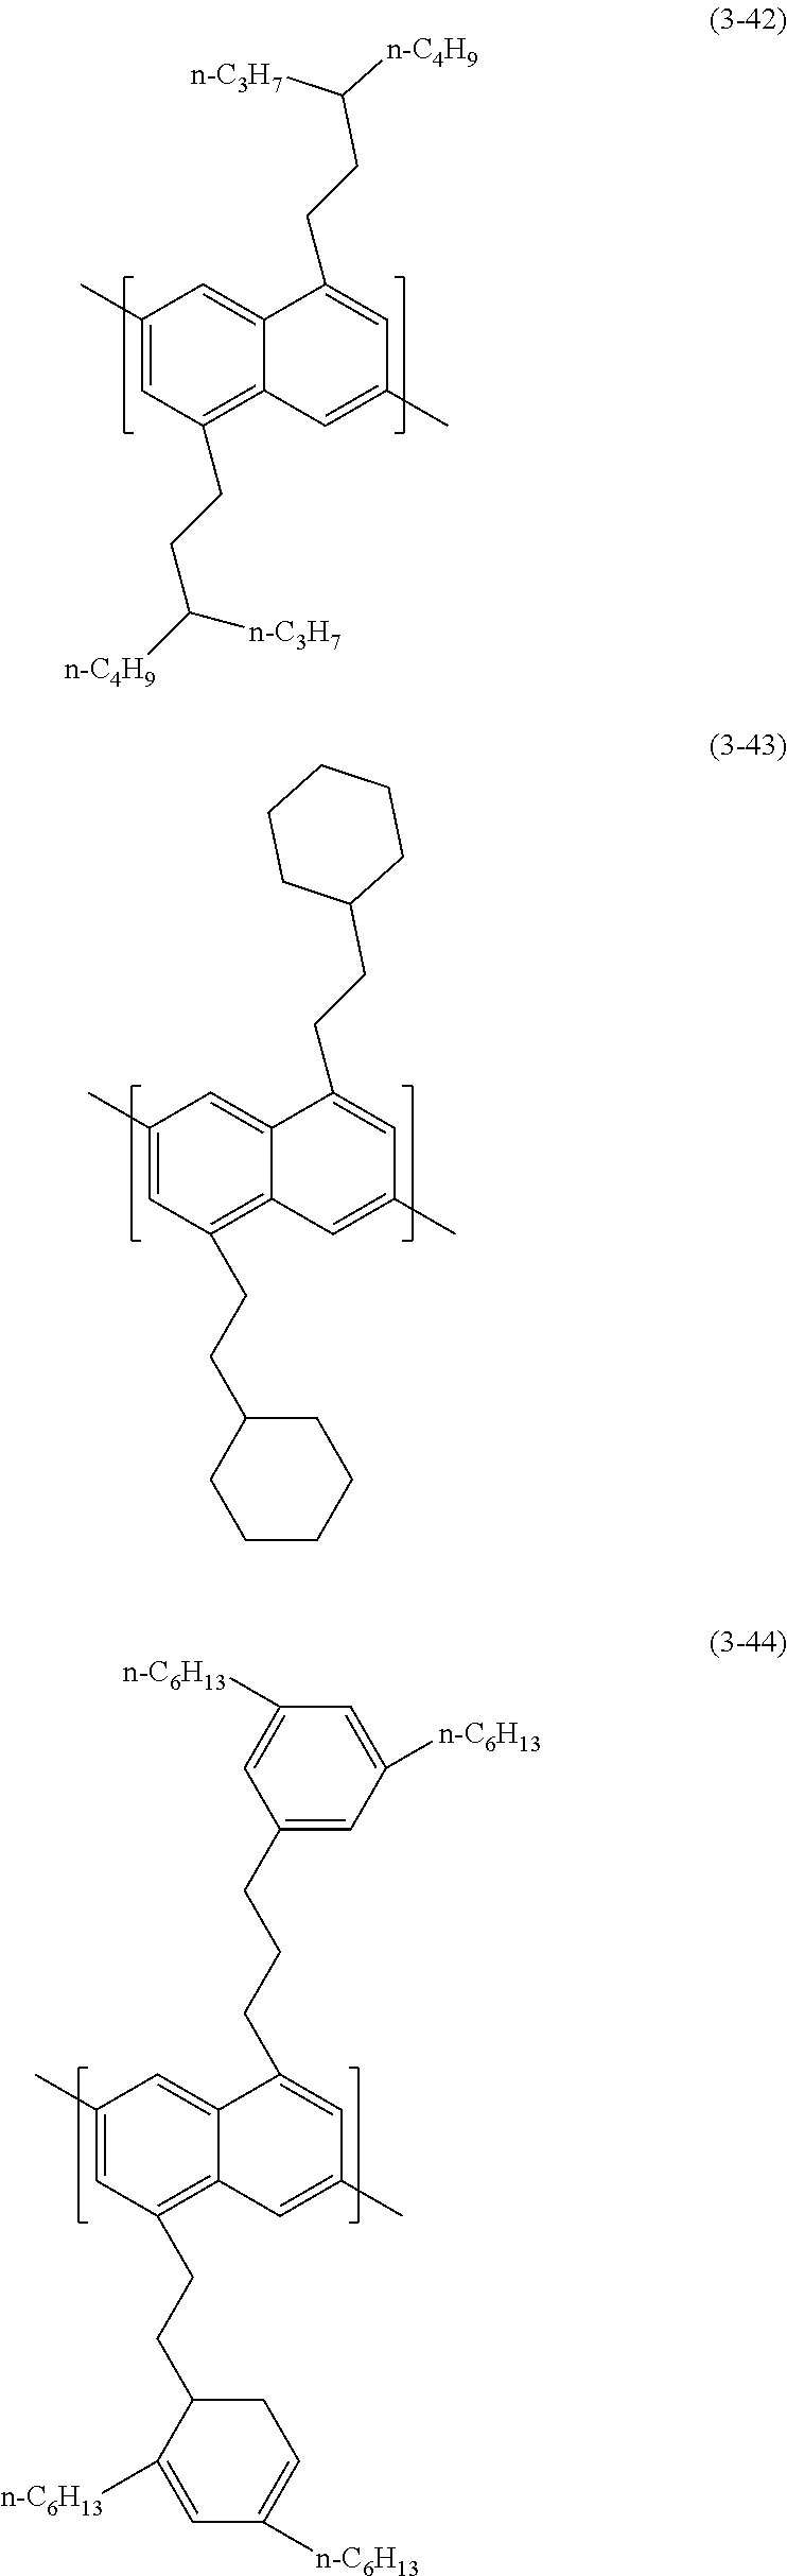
C1(C)=CC(CCC([n-C4H9])[n-C3H7])=C2C(=C1)C(CCC([n-C4H9])[n-C3H7])=CC(C)=C2.C1(C)=CC(CCC2CCCCC2)=C2C(=C1)C(CCC1CCCCC1)=CC(C)=C2.C1(C)=CC(CCC2C([n-C6H13])=CC([n-C6H13])=CC2)=C2C(=C1)C(CCCC1=CC([n-C6H13])=CC([n-C6H13])=C1)=CC(C)=C2
